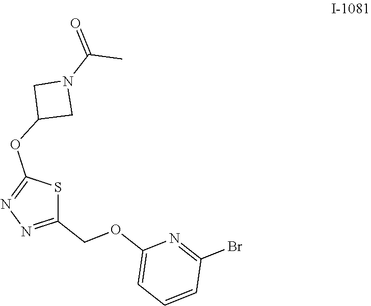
C1(OCC2=NN=C(OC3CN(C(=O)C)C3)S2)=CC=CC(Br)=N1
